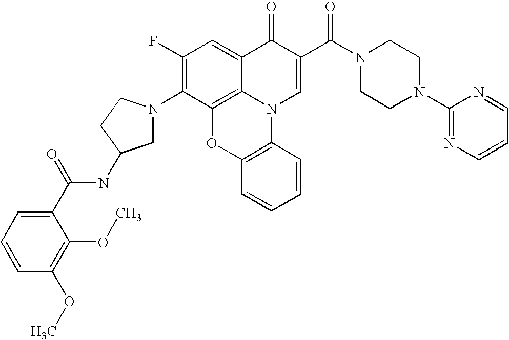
C1(F)=C(N2CC(NC(C3=CC=CC(OC)=C3OC)=O)CC2)C2=C3C(=C1)C(=O)C(C(N1CCN(C4=NC=CC=N4)CC1)=O)=CN3C1=C(O2)C=CC=C1
